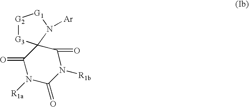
[G2]1[G3]C2(N([Ar])[G1]1)C(=O)N([R1a])C(=O)N([R1b])C2=O
